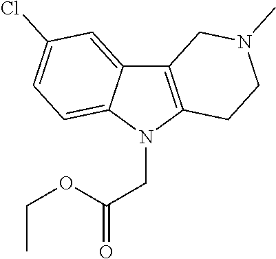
C12=C(N(CC(=O)OCC)C3=CC=C(Cl)C=C13)CCN(C)C2
